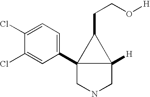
C12(C3=CC=C(Cl)C(Cl)=C3)CNCC1([H])C2CCO[H]
